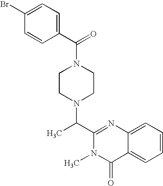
N1(C(C2=CC=C(Br)C=C2)=O)CCN(C(C2=NC3=CC=CC=C3C(=O)N2C)C)CC1
